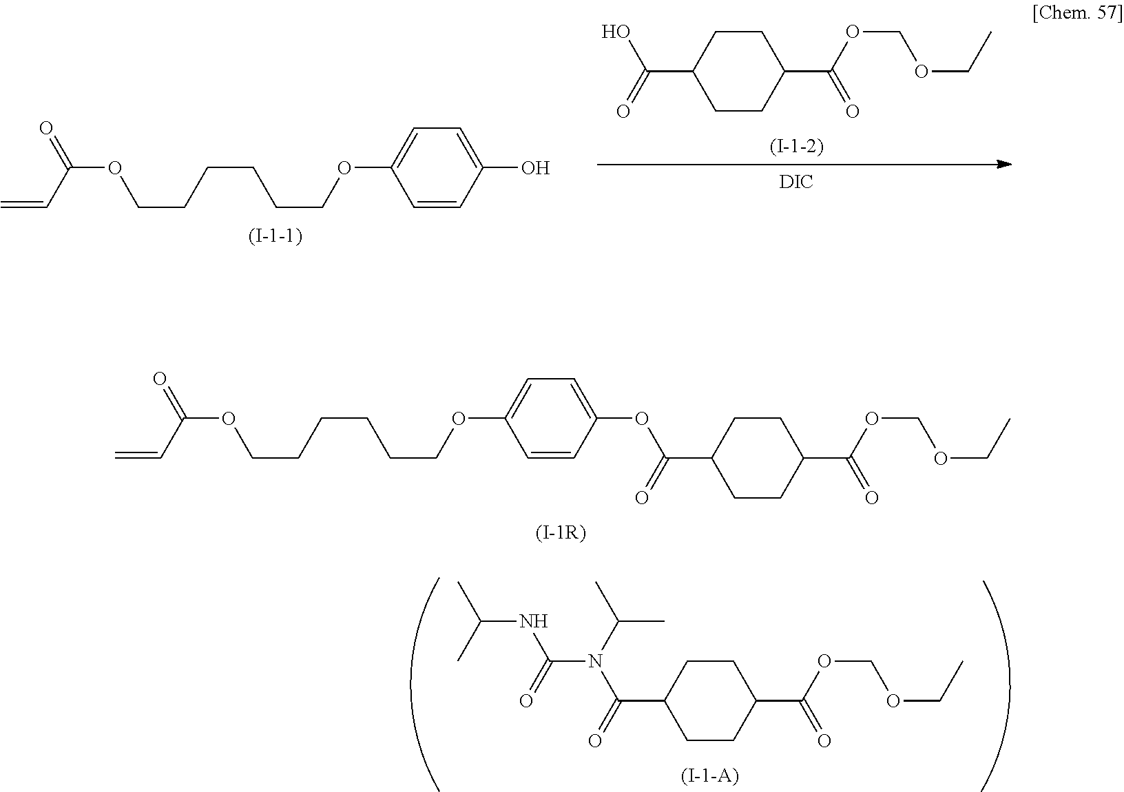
O(C(C=C)=O)CCCCCCOC1=CC=C(OC(C2CCC(C(OCOCC)=O)CC2)=O)C=C1.O=C(C1CCC(C(OCOCC)=O)CC1)N(C(=O)NC(C)C)C(C)C.O(C(C=C)=O)CCCCCCOC1=CC=C(O)C=C1.O=C(C1CCC(C(OCOCC)=O)CC1)O.[DIC]
